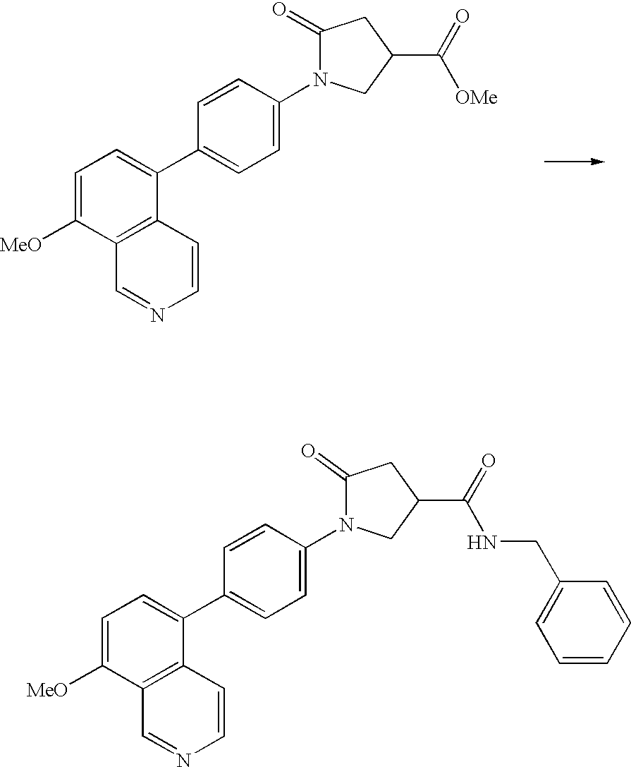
C1=C([MeO])C2=C(C(C3=CC=C(N4CC(C(=O)[OMe])CC4=O)C=C3)=C1)C=CN=C2.C1=C([MeO])C2=C(C(C3=CC=C(N4CC(C(=O)NCC5=CC=CC=C5)CC4=O)C=C3)=C1)C=CN=C2
